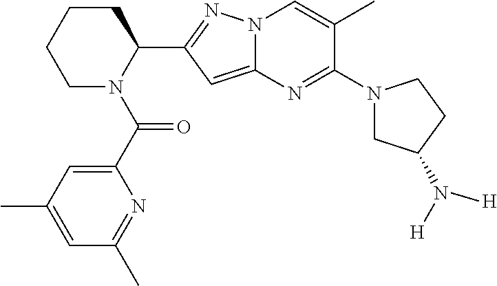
C1CCCN(C(C2=CC(C)=CC(C)=N2)=O)C1C1=NN2C(=C1)N=C(N1CC(N([H])[H])CC1)C(C)=C2
